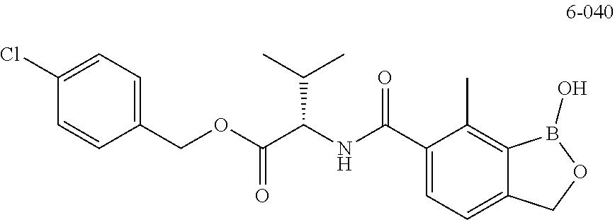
C1(COC(C(NC(C2=CC=C3C(=C2C)B(O)OC3)=O)C(C)C)=O)=CC=C(Cl)C=C1
